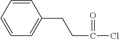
C1=CC=CC=C1CCC(=O)Cl
